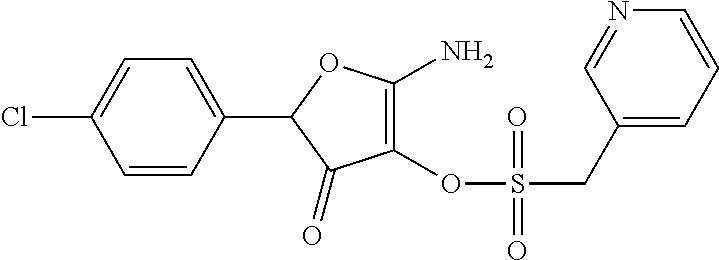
C1(=O)C(OS(CC2=CC=CN=C2)(=O)=O)=C(N)OC1C1=CC=C(Cl)C=C1
